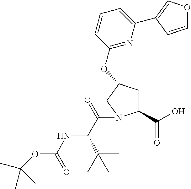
C1C(C(O)=O)N(C(C(NC(=O)OC(C)(C)C)C(C)(C)C)=O)CC1OC1=NC(C2=COC=C2)=CC=C1
